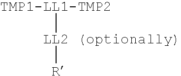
[LL2 (optionally)]([R])[TMP1-LL1-TMP2]
